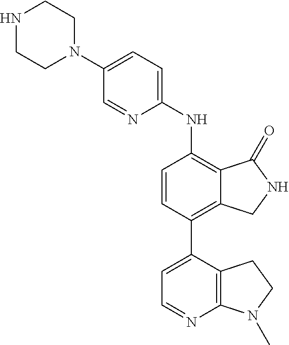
C1(N2CCNCC2)=CC=C(NC2=C3C(=C(C4=CC=NC5=C4CCN5C)C=C2)CNC3=O)N=C1
